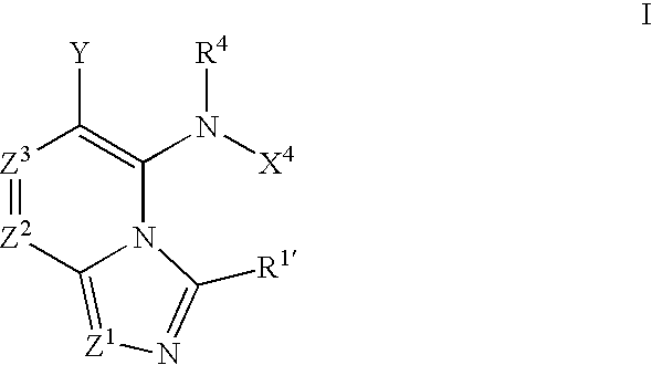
[Z3]1=[Z2]C2=[Z1]N=C([R1])N2C(N([X4])[R4])=C1[Y]
